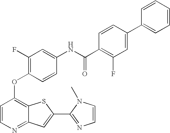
C1=CN=C2C(=C1OC1=C(F)C=C(NC(C3=C(F)C=C(C4=CC=CC=C4)C=C3)=O)C=C1)SC(C1=NC=CN1C)=C2
